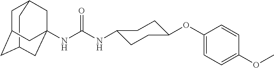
C1C2CC3(NC(NC4CCC(OC5=CC=C(OC)C=C5)CC4)=O)CC(CC1C3)C2
